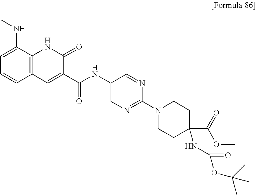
C1=C(NC)C2=C(C=C1)C=C(C(NC1=CN=C(N3CCC(C(OC)=O)(NC(OC(C)(C)C)=O)CC3)N=C1)=O)C(=O)N2
